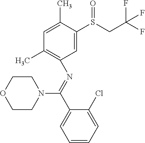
C1=C(C)C(S(CC(F)(F)F)=O)=CC(N=C(C2=CC=CC=C2Cl)N2CCOCC2)=C1C
